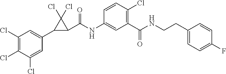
C1(Cl)=C(Cl)C(Cl)=CC(C2C(C(NC3=CC(C(NCCC4=CC=C(F)C=C4)=O)=C(Cl)C=C3)=O)C2(Cl)Cl)=C1
